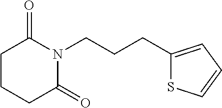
C(CCN1C(=O)CCCC1=O)C1=CC=CS1
